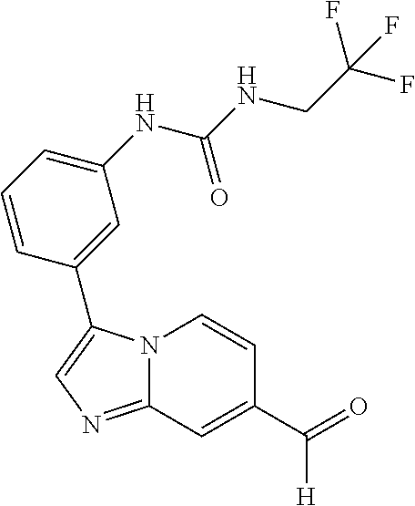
C12=NC=C(C3=CC(NC(NCC(F)(F)F)=O)=CC=C3)N1C=CC(C(=O)[H])=C2
